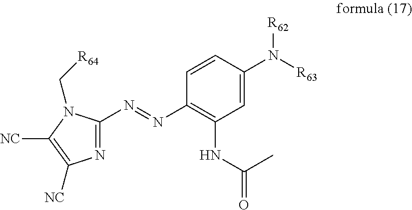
N1=C(N=NC2=C(NC(=O)C)C=C(N([R62])[R63])C=C2)N(C[R64])C([NC])=C1[NC]
